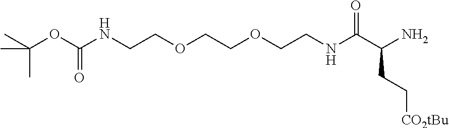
N(CCOCCOCCNC(C(N)CC[CO2tBu])=O)C(OC(C)(C)C)=O
